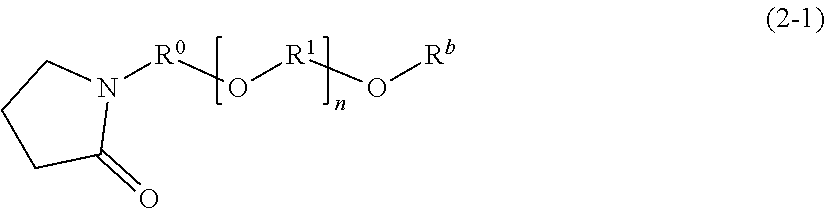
C1CC(=O)N([R0]O[R1]O[Rb])C1
